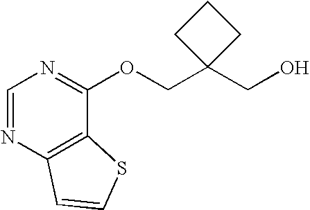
C1(CO)(COC2=NC=NC3=C2SC=C3)CCC1
